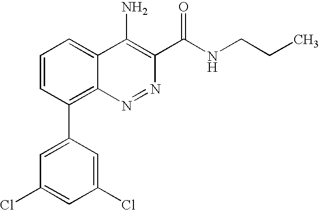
C1(Cl)=CC(C2=C3C(=CC=C2)C(N)=C(C(=O)NCCC)N=N3)=CC(Cl)=C1
